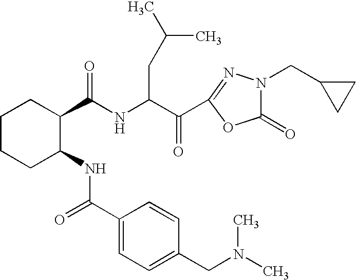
C1(C(NC(CC(C)C)C(=O)C2=NN(CC3CC3)C(=O)O2)=O)CCCCC1NC(C1=CC=C(CN(C)C)C=C1)=O
